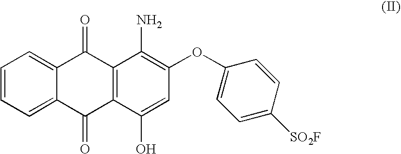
C1=CC=C2C(=C1)C(=O)C1=C(C2=O)C(O)=CC(OC2=CC=C([SO2F])C=C2)=C1N
